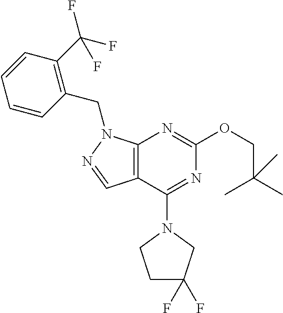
C12=C(C(N3CC(F)(F)CC3)=NC(OCC(C)(C)C)=N1)C=NN2CC1=C(C(F)(F)F)C=CC=C1
